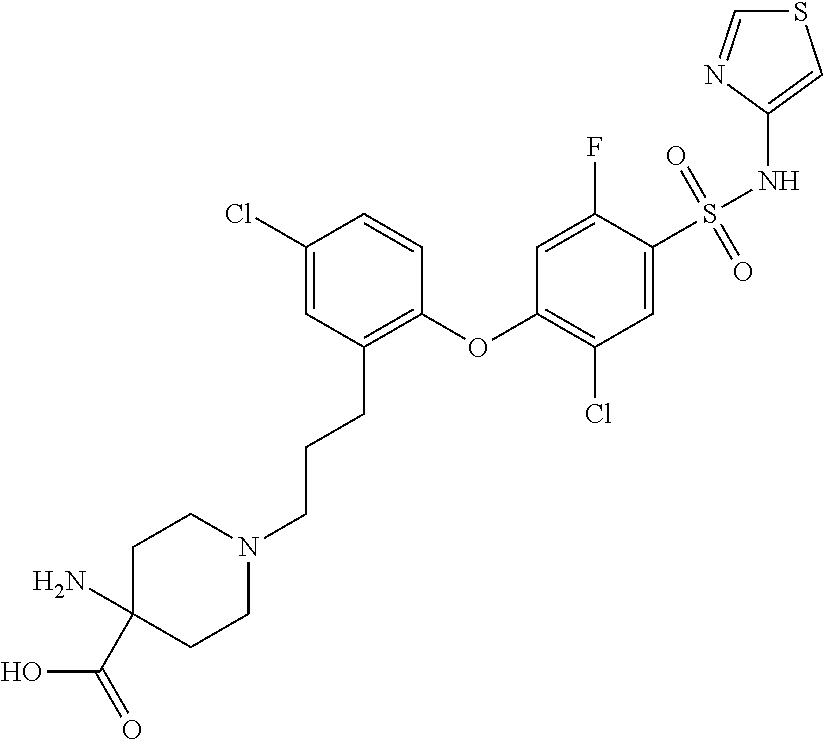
C1(Cl)=CC(CCCN2CCC(N)(C(O)=O)CC2)=C(OC2=C(Cl)C=C(S(NC3=CSC=N3)(=O)=O)C(F)=C2)C=C1
